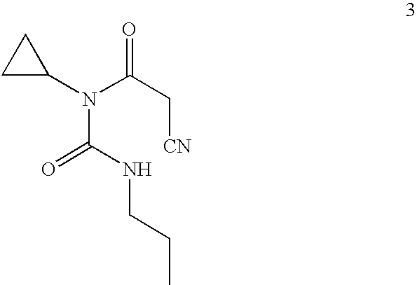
N(C(NCCC)=O)(C(C[CN])=O)C1CC1
